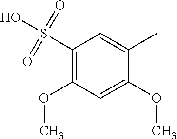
C1(S(=O)(=O)O)=C(OC)C=C(OC)C(C)=C1
